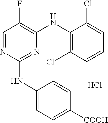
C1=NC(NC2=CC=C([COOH])C=C2)=NC(NC2=C(Cl)C=CC=C2Cl)=C1F.Cl
